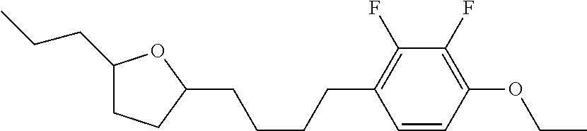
C1(CCC)CCC(CCCCC2=C(F)C(F)=C(OCC)C=C2)O1
